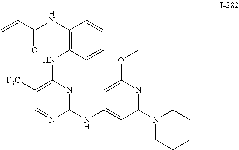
C=CC(=O)NC1=C(NC2=C([F3C])C=NC(NC3=CC(N4CCCCC4)=NC(OC)=C3)=N2)C=CC=C1
